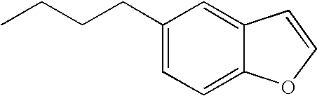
C12=CC(CCCC)=CC=C1OC=C2
